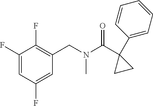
C1(F)=CC(F)=CC(CN(C(=O)C2(C3=CC=CC=C3)CC2)C)=C1F
